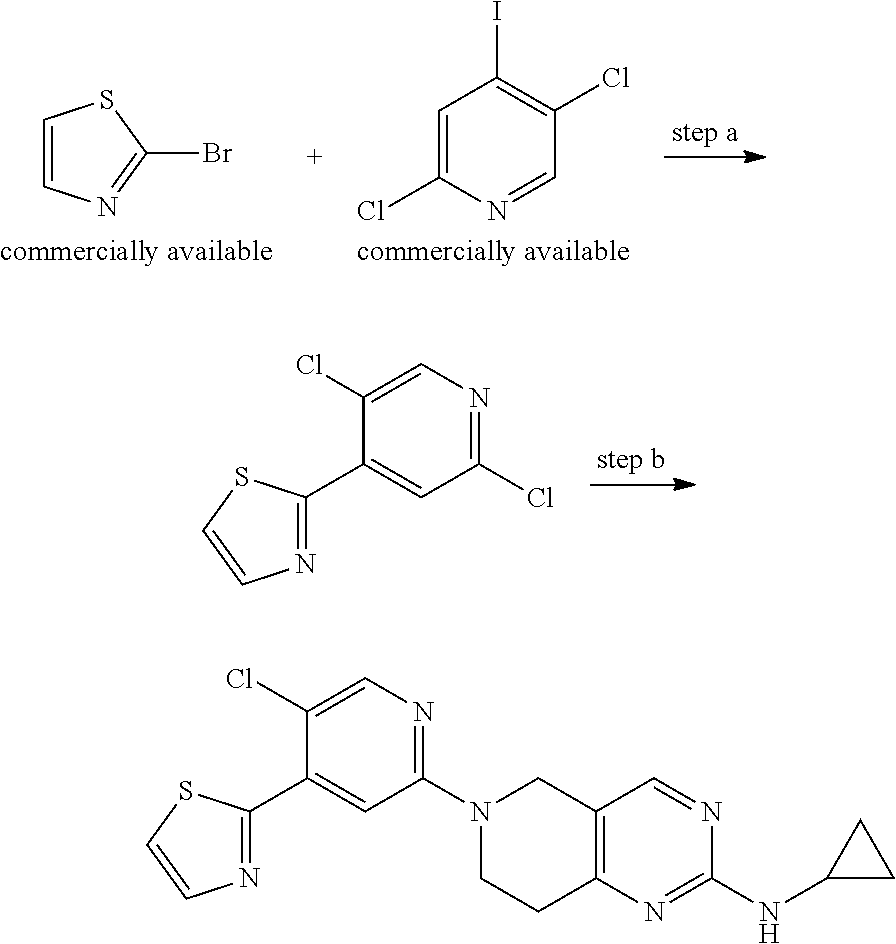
C1=C(Cl)N=CC(Cl)=C1I.C1=CN=C(Br)S1.C1(C2=NC=CS2)=CC(Cl)=NC=C1Cl.C1(C2=NC=CS2)=CC(N2CCC3=C(C2)C=NC(NC2CC2)=N3)=NC=C1Cl
